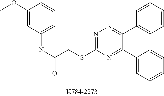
C1=CC(C2=NC(SCC(NC3=CC=CC(OC)=C3)=O)=NN=C2C2=CC=CC=C2)=CC=C1
